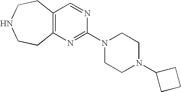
C12=C(N=C(N3CCN(C4CCC4)CC3)N=C1)CCNCC2
